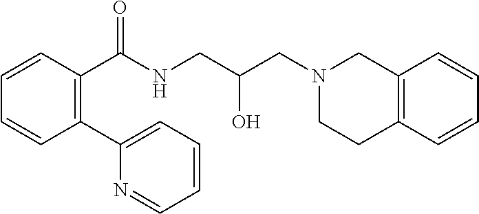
C1=CC(C(NCC(CN2CCC3=C(C2)C=CC=C3)O)=O)=C(C2=CC=CC=N2)C=C1
